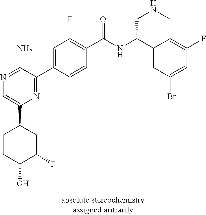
N1=C(N)C(C2=CC(F)=C(C(NC(C3=CC(Br)=CC(F)=C3)CNC)=O)C=C2)=NC(C2CCC(O)C(F)C2)=C1
